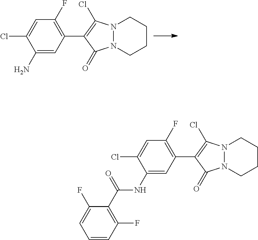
C1=C(Cl)C(N)=CC(C2=C(Cl)N3N(CCCC3)C2=O)=C1F.C1=C(Cl)C(NC(C2=C(F)C=CC=C2F)=O)=CC(C2=C(Cl)N3N(CCCC3)C2=O)=C1F
